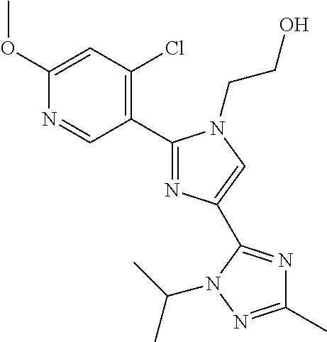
N1=C(C2=C(Cl)C=C(OC)N=C2)N(CCO)C=C1C1=NC(C)=NN1C(C)C
